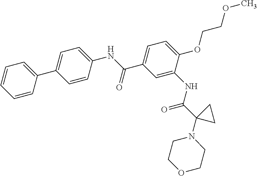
C1(C(NC2=CC=C(C3=CC=CC=C3)C=C2)=O)=CC=C(OCCOC)C(NC(C2(N3CCOCC3)CC2)=O)=C1
